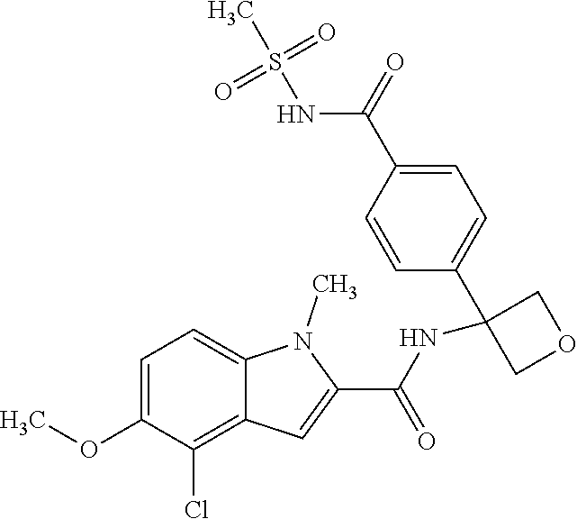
C1=C(C(=O)NS(C)(=O)=O)C=CC(C2(NC(C3=CC4=C(Cl)C(OC)=CC=C4N3C)=O)COC2)=C1
